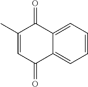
C12=CC=CC=C1C(=O)C=C(C)C2=O
